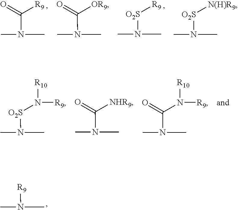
CN(C)C(=O)[R9].CN(C)C(=O)[OR9].CN(C)[O2S][R9].CN(C)[O2S][N(H)R9].CN(C)[O2S]N([R9])[R10].CN(C)C(=O)[NHR9].CN(C)C(N([R9])[R10])=O.CN(C)[R9]
